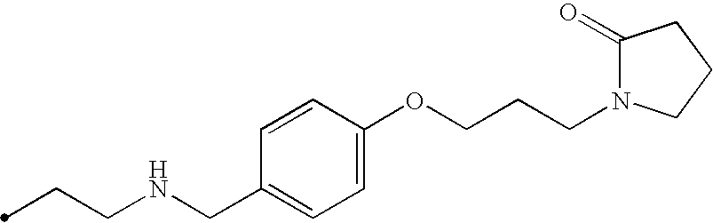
C(CNCC1=CC=C(OCCCN2C(=O)CCC2)C=C1)C
